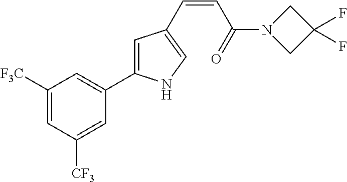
C1([F3C])=CC([CF3])=CC(C2=CC(C=CC(=O)N3CC(F)(F)C3)=CN2)=C1
